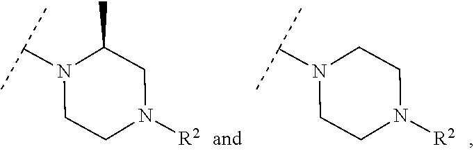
N1(C(C)C)CCN([R2])CC1C.N1(C(C)C)CCN([R2])CC1
